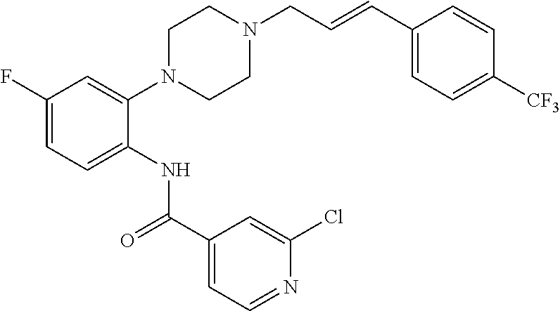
C1(F)=CC=C(NC(C2=CC=NC(Cl)=C2)=O)C(N2CCN(CC=CC3=CC=C([CF3])C=C3)CC2)=C1
